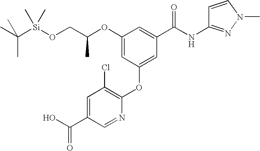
O(CC(OC1=CC(OC2=C(Cl)C=C(C(O)=O)C=N2)=CC(C(=O)NC2=NN(C)C=C2)=C1)C)[Si](C(C)(C)C)(C)C
